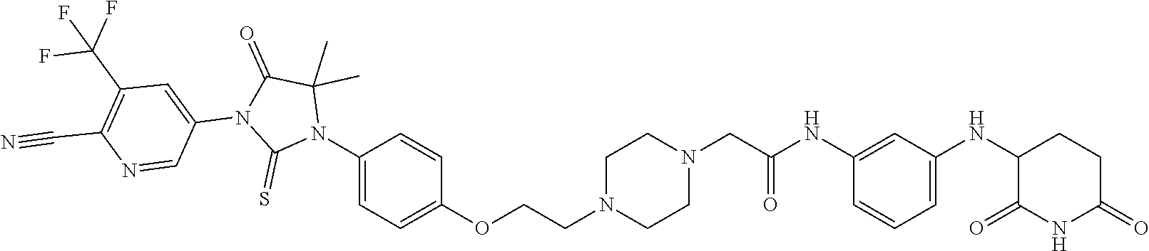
C1(N2C(C)(C)C(=O)N(C3=CC(C(F)(F)F)=C(C#N)N=C3)C2=S)=CC=C(OCCN2CCN(CC(=O)NC3=CC(NC4C(=O)NC(=O)CC4)=CC=C3)CC2)C=C1
